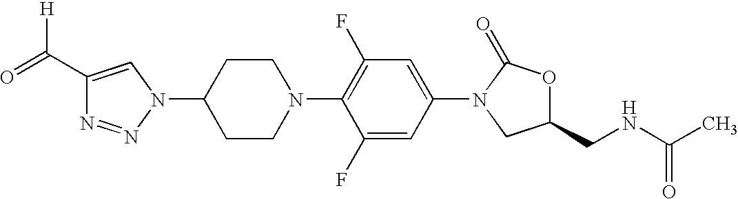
C1(C(=O)[H])=CN(C2CCN(C3=C(F)C=C(N4C(=O)OC(CNC(C)=O)C4)C=C3F)CC2)N=N1
